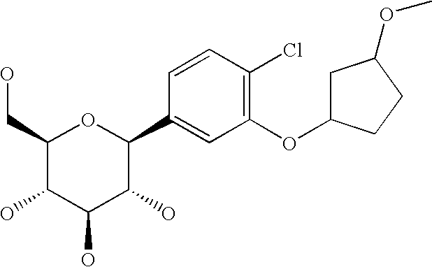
C1(CO)C(O)C(O)C(O)C(C2=CC(OC3CC(OC)CC3)=C(Cl)C=C2)O1
